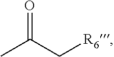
CC(C[R6])=O
